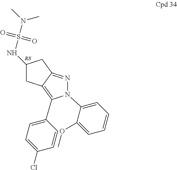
C1C2=C(C3=CC=C(Cl)C=C3)N(C3=CC=CC=C3OC)N=C2CC1NS(N(C)C)(=O)=O
